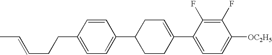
C1(F)=C(F)C(C2=CCC(C3=CC=C(CCC=CC)C=C3)CC2)=CC=C1[OC2H5]
